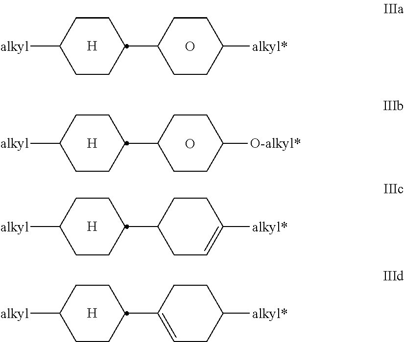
[alkyl]C1CCC(C2CCC([alkyl*])CC2)CC1.[H].O.[alkyl]C1CCC(C2CCC([O-alkyl*])CC2)CC1.[H].O.[alkyl]C1CCC(C2CC=C([alkyl*])CC2)CC1.[H].[alkyl]C1CCC(C2=CCC([alkyl*])CC2)CC1.[H]
